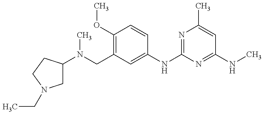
C1C(N(CC2=C(OC)C=CC(NC3=NC(C)=CC(NC)=N3)=C2)C)CCN1CC
